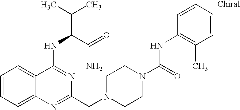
C1=CC=C2C(=C1)C(NC(C(=O)N)C(C)C)=NC(CN1CCN(C(=O)NC3=C(C)C=CC=C3)CC1)=N2
